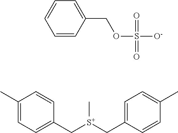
C1(C)=CC=C(C[S+](CC2=CC=C(C)C=C2)C)C=C1.C1=CC(COS([O-])(=O)=O)=CC=C1
